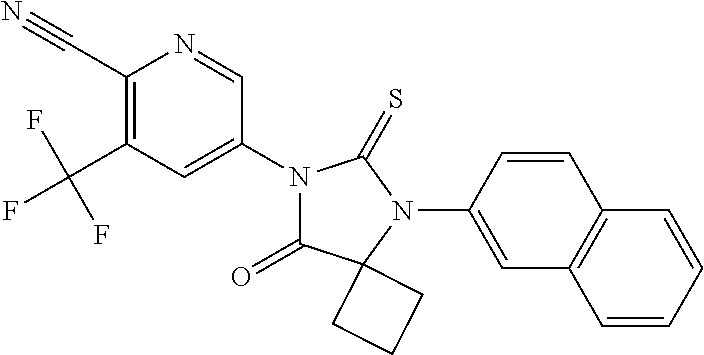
C1(C#N)=C(C(F)(F)F)C=C(N2C(=O)C3(N(C4=CC5=C(C=C4)C=CC=C5)C2=S)CCC3)C=N1
